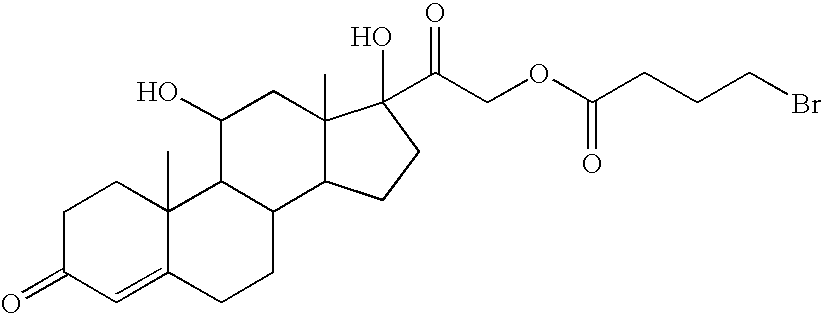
C1C(=O)C=C2C(C)(C1)C1C(CC2)C2C(C)(CC1O)C(O)(C(COC(CCCBr)=O)=O)CC2
